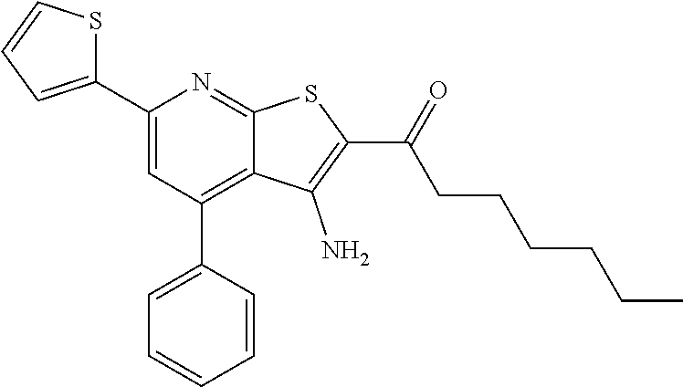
C1(C2=CC(C3=CC=CC=C3)=C3C(=N2)SC(C(=O)CCCCCC)=C3N)=CC=CS1
